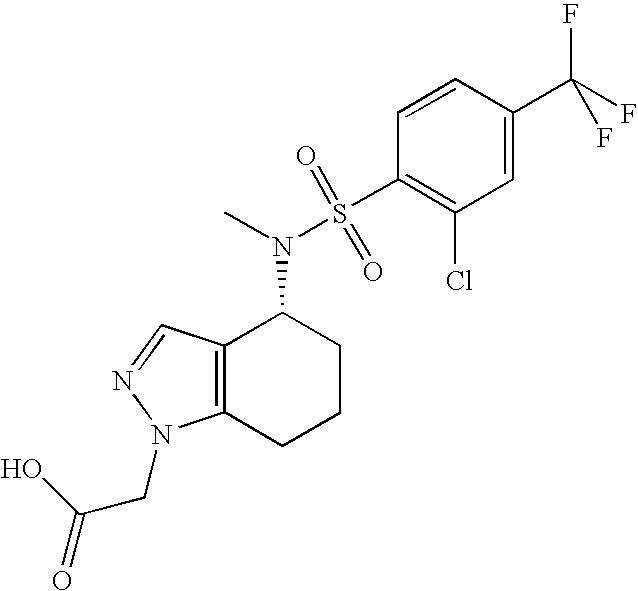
C12=C(C=NN1CC(=O)O)C(N(S(=O)(=O)C1=C(Cl)C=C(C(F)(F)F)C=C1)C)CCC2
